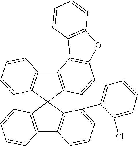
C12=C(C3(C4=C1C=CC=C4)C1=C(C4=C3C(C3=CC=CC=C3Cl)=CC=C4)C=CC=C1)C=CC1=C2C2=C(O1)C=CC=C2
